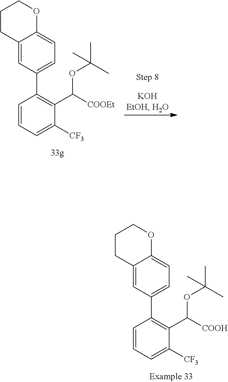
C1=CC=C([CF3])C(C([COOEt])OC(C)(C)C)=C1C1=CC=C2C(=C1)CCCO2.C1=CC=C([CF3])C(C([COOH])OC(C)(C)C)=C1C1=CC=C2C(=C1)CCCO2
